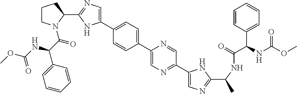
C1(C2=CC=C(C3=CN=C(C4=CN=C(C(C)NC(=O)C(C5=CC=CC=C5)NC(OC)=O)N4)C=N3)C=C2)=CN=C(C2N(C(C(C3=CC=CC=C3)NC(OC)=O)=O)CCC2)N1
